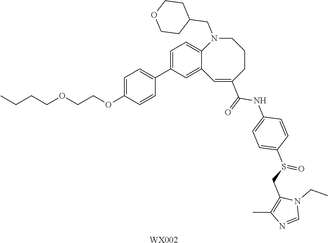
CCCCOCCOC1=CC=C(C2=CC=C3C(=C2)C=C(C(=O)NC2=CC=C(S(CC4=C(C)N=CN4CC)=O)C=C2)CCCN3CC2CCOCC2)C=C1.[WX002]
